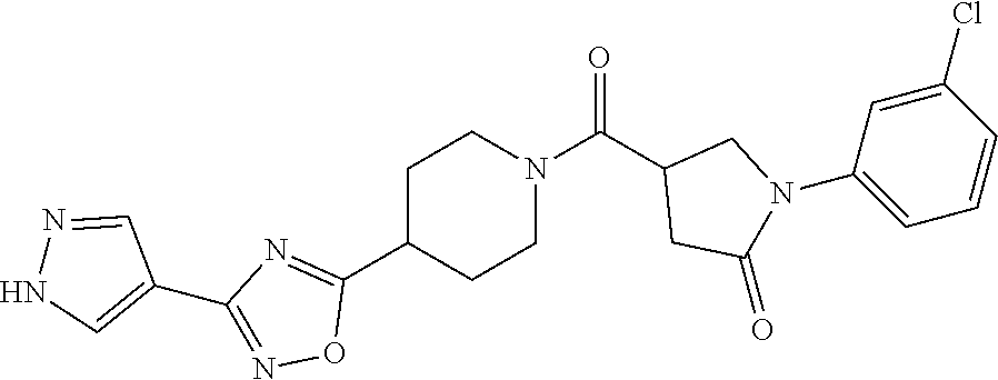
C1C(C2=NC(C3=CNN=C3)=NO2)CCN(C(C2CC(=O)N(C3=CC=CC(Cl)=C3)C2)=O)C1
